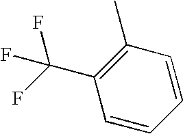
C1=CC=CC(C)=C1C(F)(F)F
